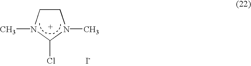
C1(Cl)N(C)CCN1C.[I-]
